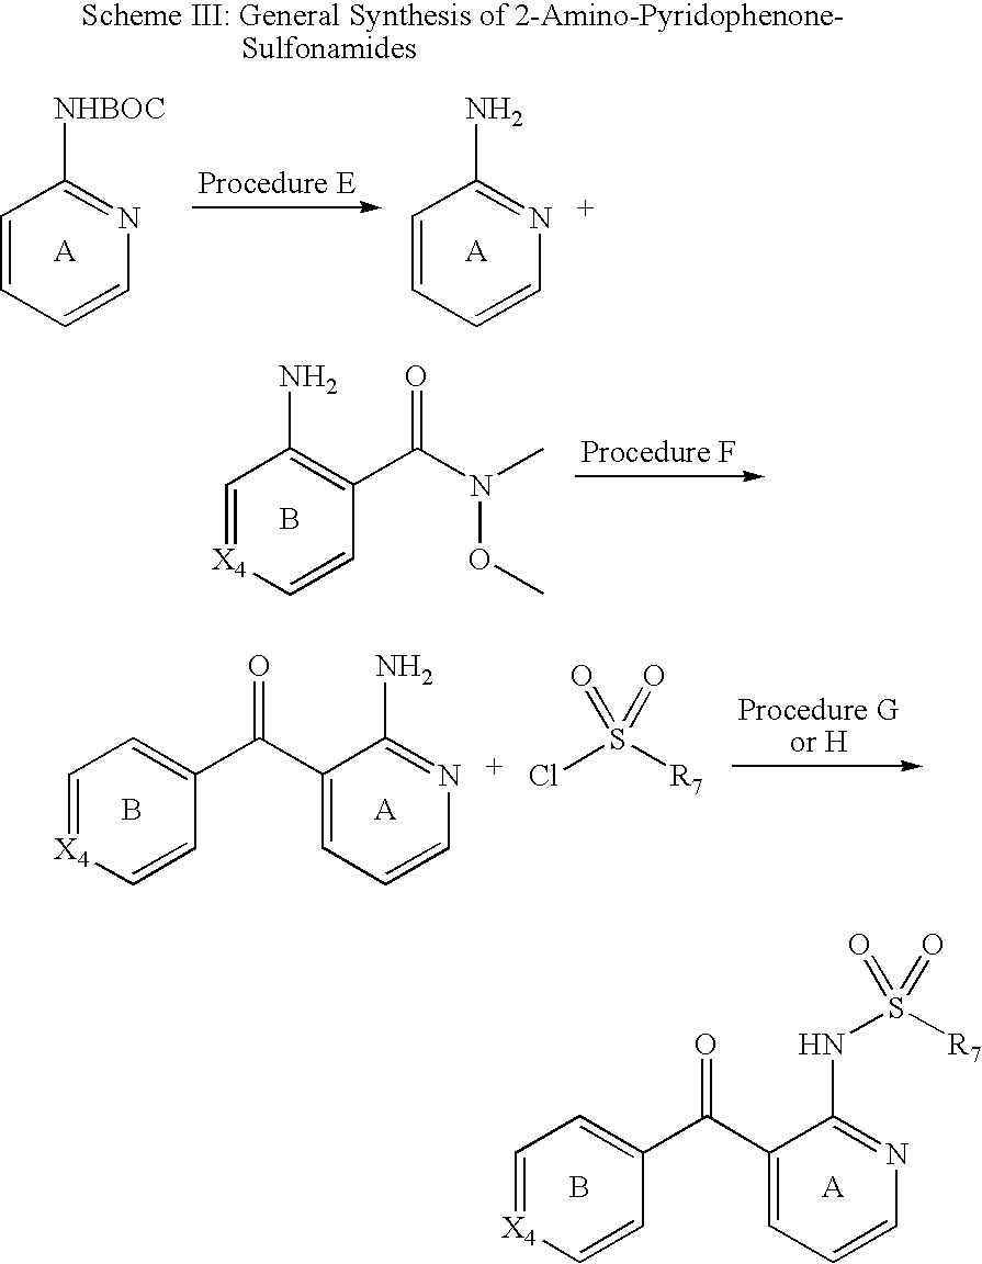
C1(C(=O)C2=CC=[X4]C=C2)=CC=CN=C1N.B.[R7]S(=O)(Cl)=O.B.C1(C(=O)C2=CC=[X4]C=C2)=CC=CN=C1NS([R7])(=O)=O.C1=CC=CN=C1N.C1=CC=CN=C1[NHBOC].C1(C(N(C)OC)=O)=C(N)C=[X4]C=C1.B
